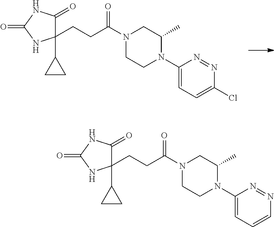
C1(C2CC2)(CCC(N2CCN(C3=CC=C(Cl)N=N3)C(C)C2)=O)C(=O)NC(=O)N1.C1(C2CC2)(CCC(N2CCN(C3=CC=CN=N3)C(C)C2)=O)C(=O)NC(=O)N1
